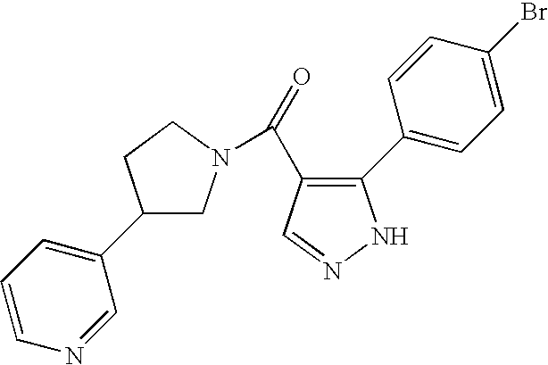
C1(C2=CC=CN=C2)CN(C(=O)C2=C(C3=CC=C(Br)C=C3)NN=C2)CC1
